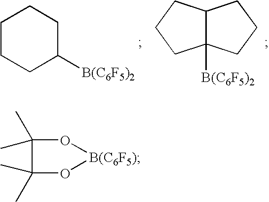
C1CCC([B(C6F5)2])CC1.C12([B(C6F5)2])C(CCC1)CCC2.C1(C)(C)C(C)(C)O[B(C6F5)]O1
